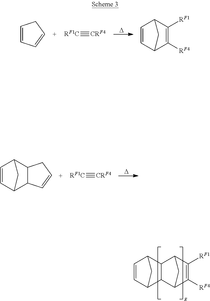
C12C([RF4])=C([RF1])C(C1)C1C2C2C=CC1C2.[D].C1=CC=CC1.[RF1C]#[CRF4].C1=CC2C([RF4])=C([RF1])C1C2.[D].[RF1C]#[CRF4].C1=CC2C3C(C1C2)CC=C3
